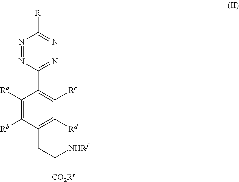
N1=NC(C2=C([Rc])C([Rd])=C(CC([CO2Re])[NHRf])C([Rb])=C2[Ra])=NN=C1[R]
